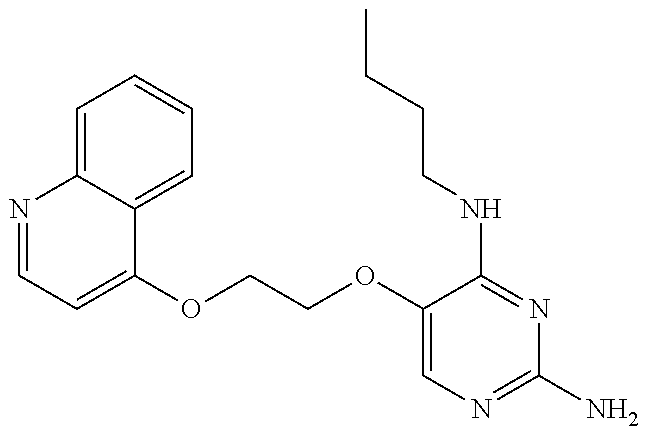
N1=CC=C(OCCOC2=CN=C(N)N=C2NCCCC)C2=CC=CC=C12
